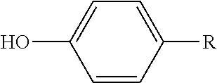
C1=CC([R])=CC=C1O
